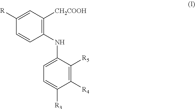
C1([R])=CC([CH2COOH])=C(NC2=CC=C([R3])C([R4])=C2[R5])C=C1
